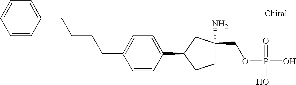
C1=CC(CCCCC2=CC=C(C3CCC(N)(COP(O)(=O)O)C3)C=C2)=CC=C1
